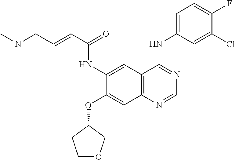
C12=C(N=CN=C1NC1=CC=C(F)C(Cl)=C1)C=C(OC1COCC1)C(NC(=O)C=CCN(C)C)=C2
